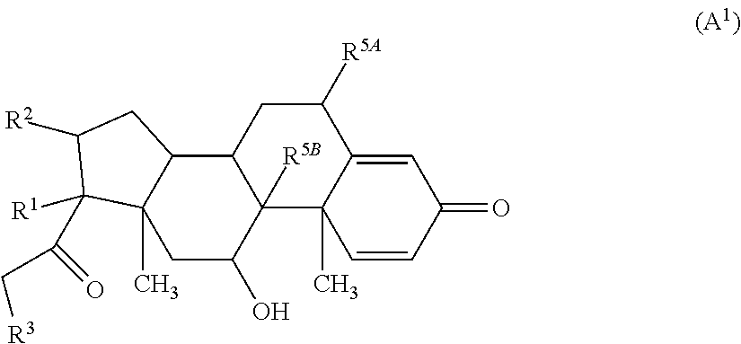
C12C3C(C)(CC(O)C1([R5B])C1(C)C(=CC(=O)C=C1)C([R5A])C2)C([R1])(C(C[R3])=O)C([R2])C3
